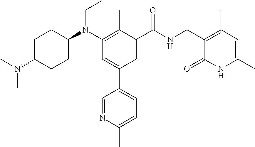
C1C(N(C)C)CCC(N(C2=C(C)C(C(NCC3=C(C)C=C(C)NC3=O)=O)=CC(C3=CC=C(C)N=C3)=C2)CC)C1
